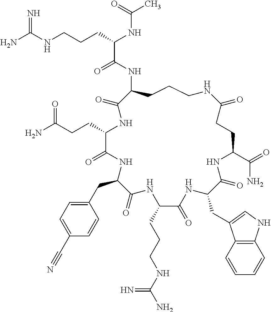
NC(NCCCC(NC(C)=O)C(=O)NC1CCCNC(=O)CCC(C(=O)N)NC(=O)C(CC2=CNC3=C2C=CC=C3)NC(=O)C(CCCNC(N)=N)NC(=O)C(CC2=CC=C(C#N)C=C2)NC(=O)C(CCC(=O)N)NC1=O)=N
